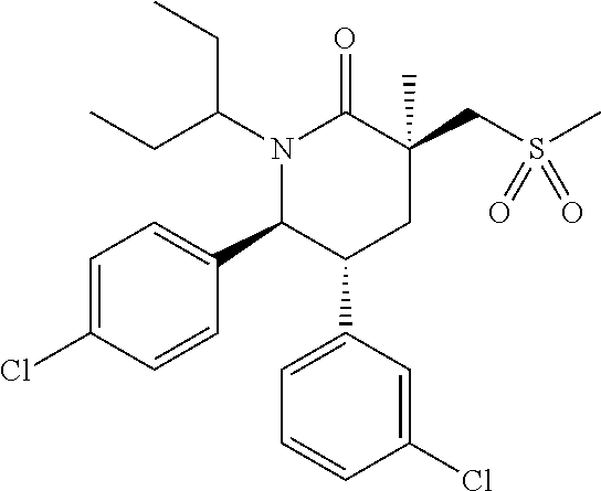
S(CC1(C)C(=O)N(C(CC)CC)C(C2=CC=C(Cl)C=C2)C(C2=CC=CC(Cl)=C2)C1)(C)(=O)=O
